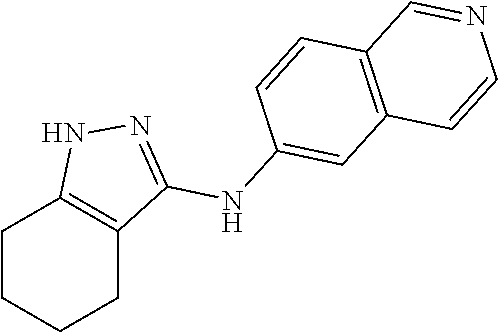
C1CCCC2=C1NN=C2NC1=CC2=C(C=C1)C=NC=C2
